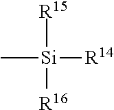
C[Si]([R15])([R16])[R14]
